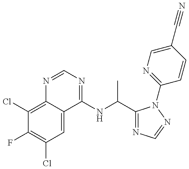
C1(Cl)=C2C(=CC(Cl)=C1F)C(NC(C)C1=NC=NN1C1=NC=C(C#N)C=C1)=NC=N2
